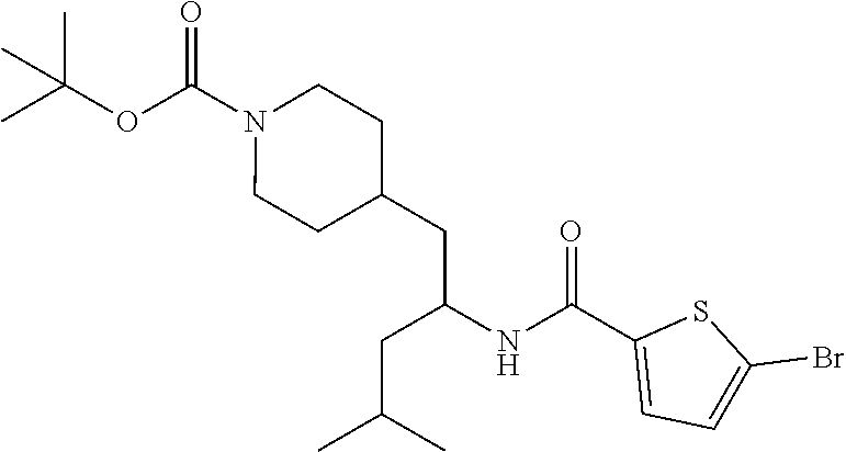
O(C(N1CCC(CC(NC(C2=CC=C(Br)S2)=O)CC(C)C)CC1)=O)C(C)(C)C
